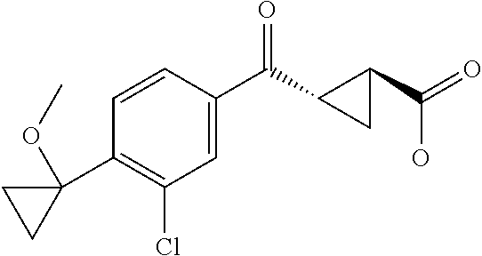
C1(Cl)=C(C2(OC)CC2)C=CC(C(=O)C2C(C(O)=O)C2)=C1
